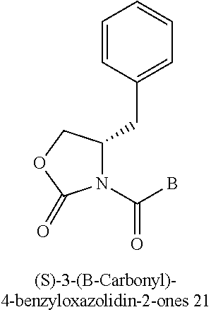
N1(C(B)=O)C(CC2=CC=CC=C2)COC1=O
